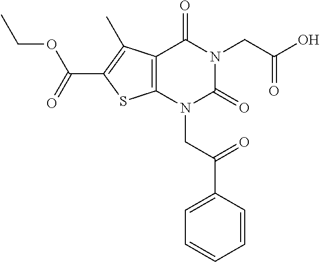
C12=C(N(CC(C3=CC=CC=C3)=O)C(=O)N(CC(O)=O)C1=O)SC(C(=O)OCC)=C2C
